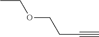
CCOCCC#C
